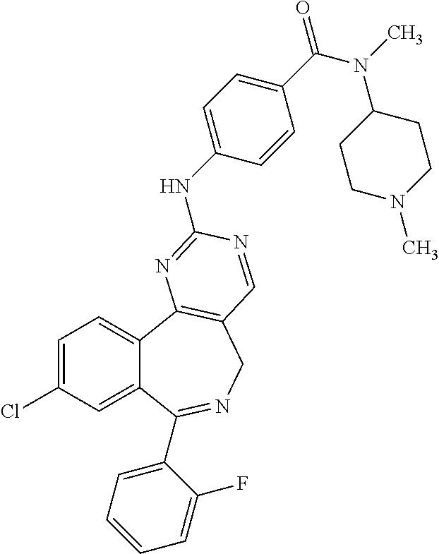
C1=C(Cl)C=C2C(=C1)C1=C(CN=C2C2=CC=CC=C2F)C=NC(NC2=CC=C(C(=O)N(C)C3CCN(C)CC3)C=C2)=N1
